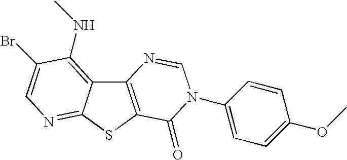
C12=C(SC3=NC=C(Br)C(NC)=C13)C(=O)N(C1=CC=C(OC)C=C1)C=N2
